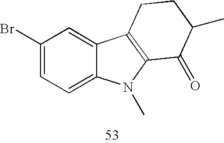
O=C1C2=C(C3=CC(Br)=CC=C3N2C)CCC1C
